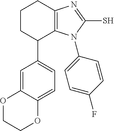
C1=C2C(=CC(C3C4=C(CCC3)N=C(S)N4C3=CC=C(F)C=C3)=C1)OCCO2
